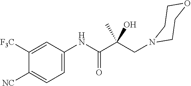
C1=C(NC(C(CN2CCOCC2)(C)O)=O)C=C([F3C])C([NC])=C1
